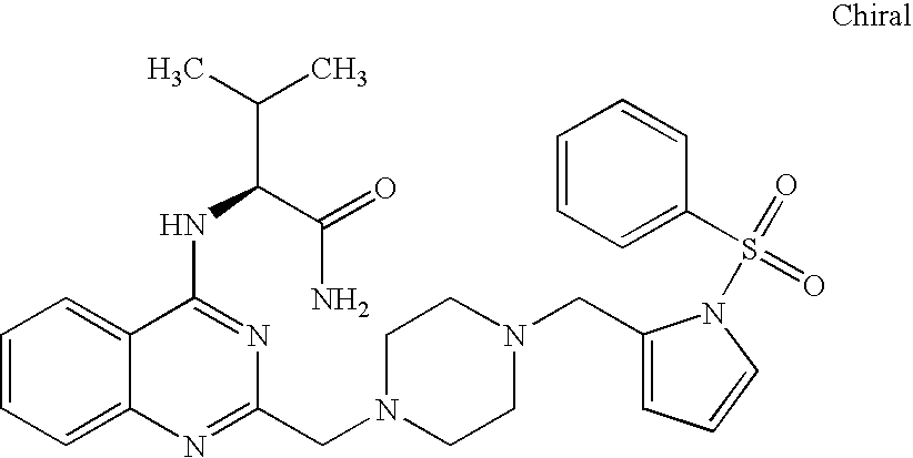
C1=CC=C2C(=C1)C(NC(C(C)C)C(=O)N)=NC(CN1CCN(CC3=CC=CN3S(C3=CC=CC=C3)(=O)=O)CC1)=N2
